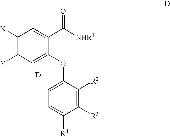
C1([X])=C([Y])C=C(OC2=CC=C([R4])C([R3])=C2[R2])C(C([NHR1])=O)=C1.[D]
